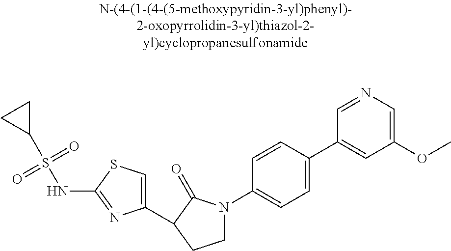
C1(C2C(=O)N(C3=CC=C(C4=CC(OC)=CN=C4)C=C3)CC2)=CSC(NS(C2CC2)(=O)=O)=N1
